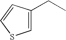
C1=C(CC)C=CS1
